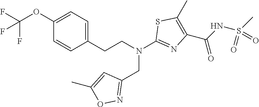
C1(CCN(C2=NC(C(=O)NS(C)(=O)=O)=C(C)S2)CC2=NOC(C)=C2)=CC=C(OC(F)(F)F)C=C1
